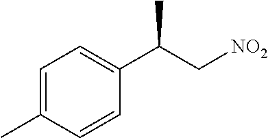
C1=C(C)C=CC(C(C[NO2])C)=C1
